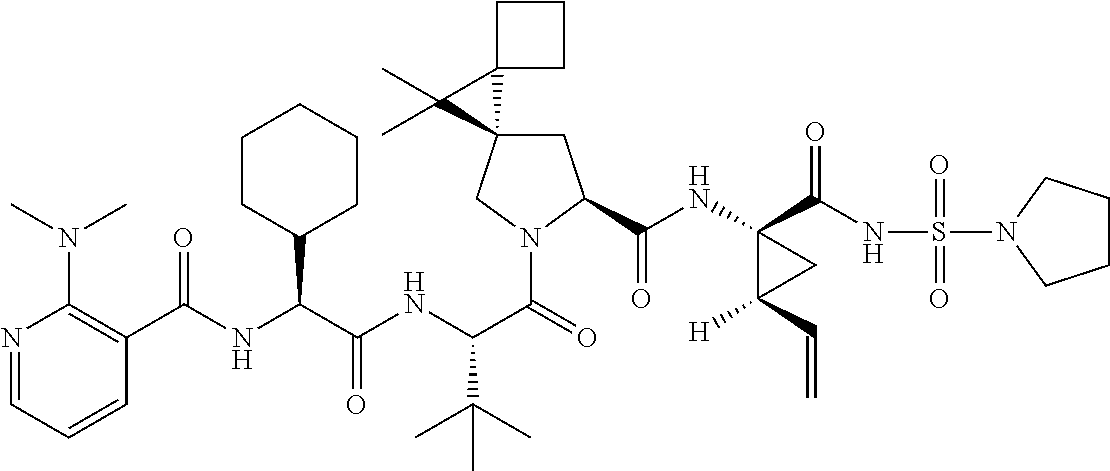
N(C(C(=O)N1CC2(CC1C(NC1(C(NS(=O)(=O)N3CCCC3)=O)C([H])(C=C)C1)=O)C1(C2(C)C)CCC1)C(C)(C)C)C(C(NC(=O)C1=C(N(C)C)N=CC=C1)C1CCCCC1)=O
